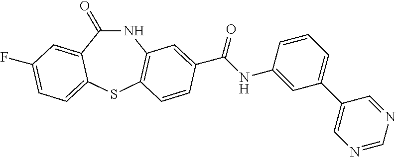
C1(=O)NC2=C(SC3=CC=C(F)C=C13)C=CC(C(NC1=CC(C3=CN=CN=C3)=CC=C1)=O)=C2
